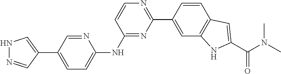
C1=CC(C2=NC=CC(NC3=CC=C(C4=CNN=C4)C=N3)=N2)=CC2=C1C=C(C(N(C)C)=O)N2
